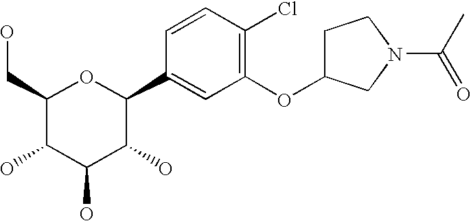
C1(CO)C(O)C(O)C(O)C(C2=CC(OC3CCN(C(=O)C)C3)=C(Cl)C=C2)O1
